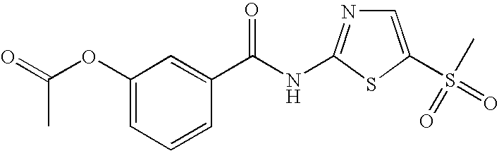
C1(OC(=O)C)=CC=CC(C(NC2=NC=C(S(C)(=O)=O)S2)=O)=C1
